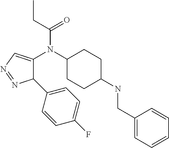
C1(N(C2CCC(NCC3=CC=CC=C3)CC2)C(CC)=O)=CN=NC1C1=CC=C(F)C=C1
